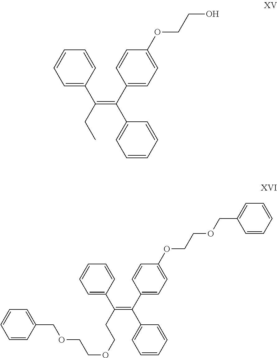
CCC(C1=CC=CC=C1)=C(C1=CC=C(OCCO)C=C1)C1=CC=CC=C1.C(CC(C1=CC=CC=C1)=C(C1=CC=C(OCCOCC2=CC=CC=C2)C=C1)C1=CC=CC=C1)OCCOCC1=CC=CC=C1
